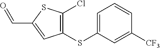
O=CC1=CC(SC2=CC=CC([CF3])=C2)=C(Cl)S1
